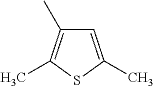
C1=C(C)SC(C)=C1C
